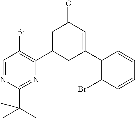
N1=CC(Br)=C(C2CC(C3=C(Br)C=CC=C3)=CC(=O)C2)N=C1C(C)(C)C
